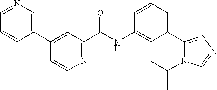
N1=CC=CC(C2=CC(C(NC3=CC(C4=NN=CN4C(C)C)=CC=C3)=O)=NC=C2)=C1
